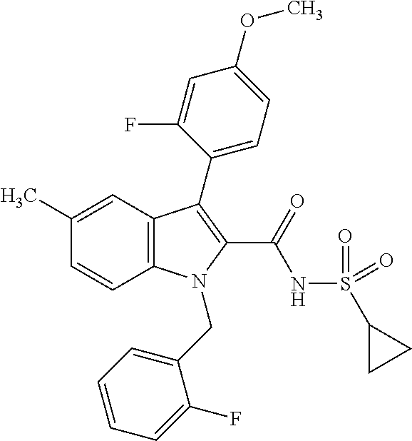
C1(C)=CC2=C(C=C1)N(CC1=CC=CC=C1F)C(C(NS(C1CC1)(=O)=O)=O)=C2C1=CC=C(OC)C=C1F
